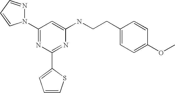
C1(N2N=CC=C2)=NC(C2=CC=CS2)=NC(NCCC2=CC=C(OC)C=C2)=C1
